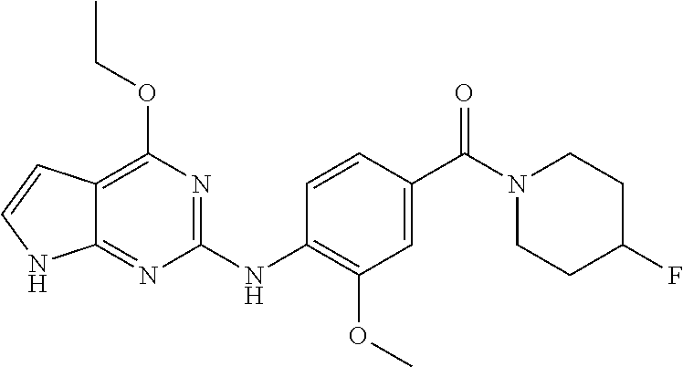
C12=NC(NC3=C(OC)C=C(C(N4CCC(F)CC4)=O)C=C3)=NC(OCC)=C1C=CN2
